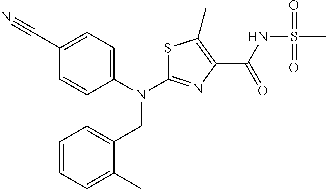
C1(C#N)=CC=C(N(CC2=CC=CC=C2C)C2=NC(C(=O)NS(C)(=O)=O)=C(C)S2)C=C1
